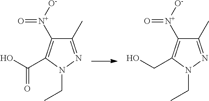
C1(C)=NN(CC)C(C(O)=O)=C1[N+]([O-])=O.C1(C)=NN(CC)C(CO)=C1[N+]([O-])=O
